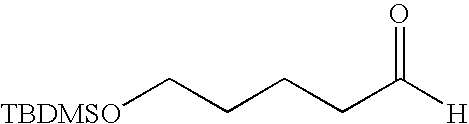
[TBDMSO]CCCCC([H])=O
